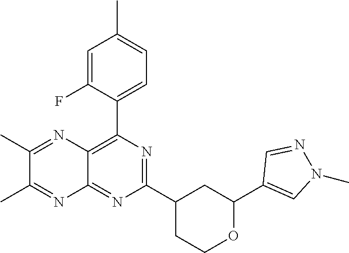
N1=C(C2CC(C3=CN(C)N=C3)OCC2)N=C2C(=C1C1=CC=C(C)C=C1F)N=C(C)C(C)=N2
